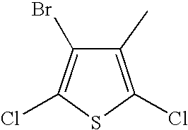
C1(C)=C(Cl)SC(Cl)=C1Br
